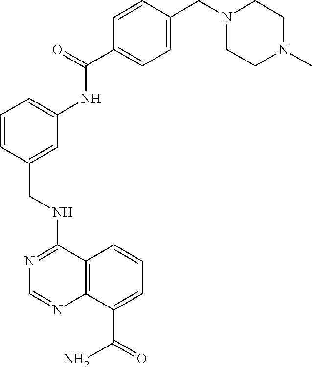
C1=CC(CN2CCN(C)CC2)=CC=C1C(=O)NC1=CC=CC(CNC2=NC=NC3=C2C=CC=C3C(=O)N)=C1
